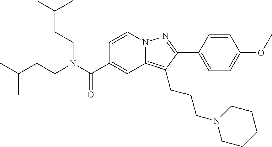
C1=CN2C(=C(CCCN3CCCCC3)C(C3=CC=C(OC)C=C3)=N2)C=C1C(N(CCC(C)C)CCC(C)C)=O
